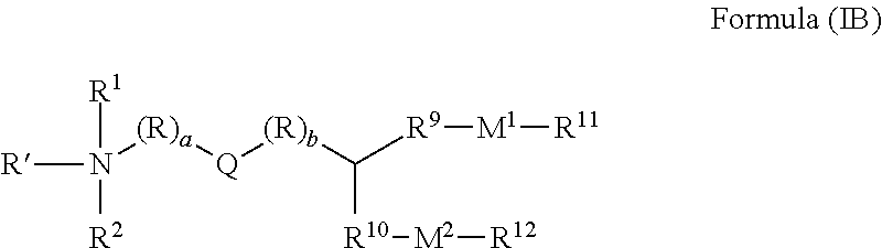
[R]N([(R)a][Q][(R)b]C([R9][M1][R11])[R10][M2][R12])([R1])[R2]
